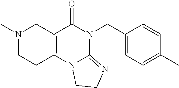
CN1CCC2=C(C1)C(=O)N(CC1=CC=C(C)C=C1)C1=NCCN21
